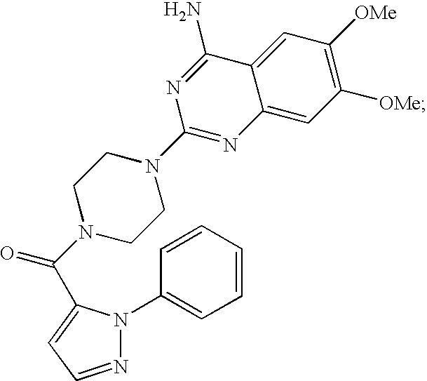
N1=CC=C(C(N2CCN(C3=NC4=CC([OMe])=C([OMe])C=C4C(N)=N3)CC2)=O)N1C1=CC=CC=C1
